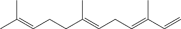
CC(=CCCC(=CCC=C(C=C)C)C)C
